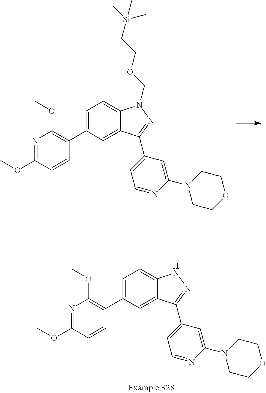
N1=C(OC)C=CC(C2=CC=C3C(=C2)C(C2=CC=NC(N4CCOCC4)=C2)=NN3)=C1OC.N1=C(OC)C=CC(C2=CC=C3C(=C2)C(C2=CC=NC(N4CCOCC4)=C2)=NN3COCC[Si](C)(C)C)=C1OC
